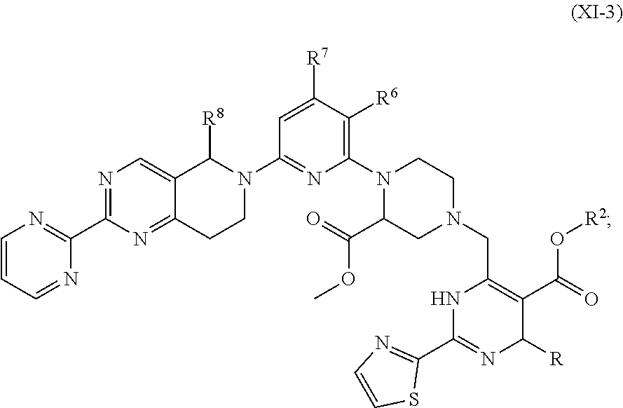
C1=NC(C2=NC=C3C(=N2)CCN(C2=NC(N4CCN(CC5=C(C(O[R2])=O)C([R])N=C(C6=NC=CS6)N5)CC4C(=O)OC)=C([R6])C([R7])=C2)C3[R8])=NC=C1
